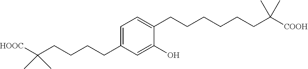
C1(CCCCC(C)(C)[HOOC])=CC=C(CCCCCCC(C)(C)[COOH])C(O)=C1
